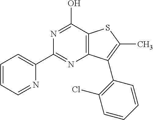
C1(C2=NC3=C(C(O)=N2)SC(C)=C3C2=C(Cl)C=CC=C2)=CC=CC=N1
